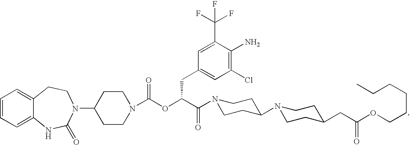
C1=CC=C2C(=C1)CCN(C1CCN(C(OC(C(=O)N3CCC(N4CCC(CC(OCCCCCC)=O)CC4)CC3)CC3=CC(Cl)=C(N)C(C(F)(F)F)=C3)=O)CC1)C(=O)N2
